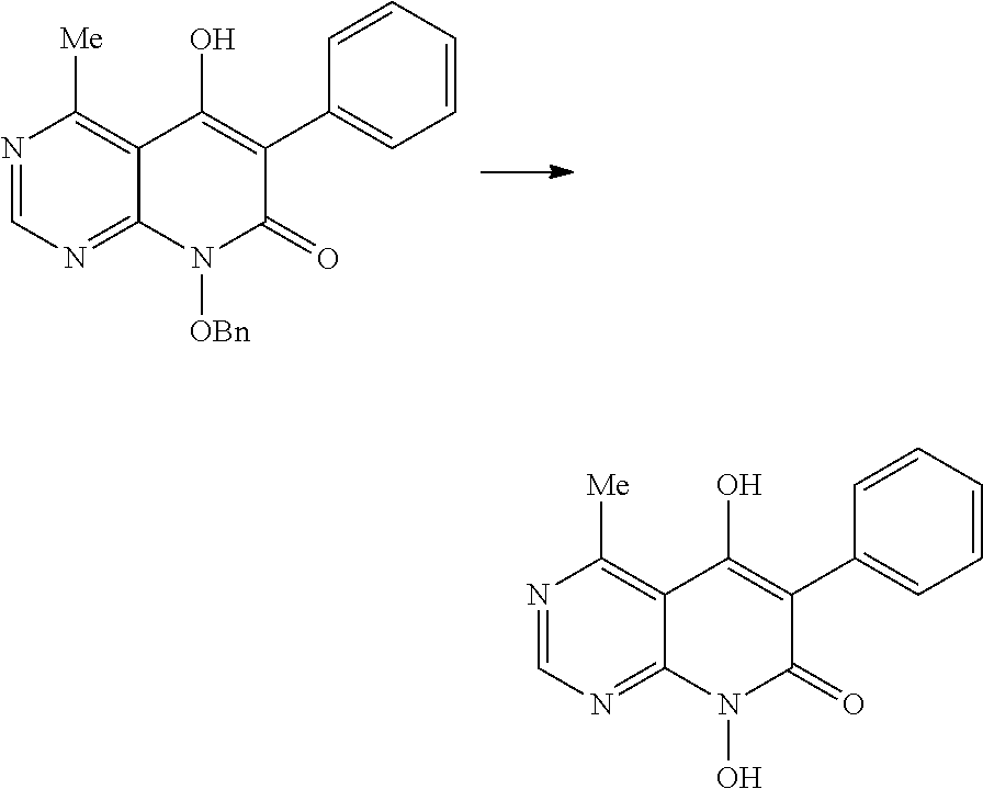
N1=CN=C2C(=C1[Me])C(O)=C(C1=CC=CC=C1)C(=O)N2[OBn].N1=CN=C2C(=C1[Me])C(O)=C(C1=CC=CC=C1)C(=O)N2O
